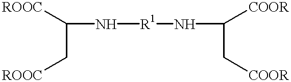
C(N[R1]NC(C[COOR])[COOR])(C[ROOC])[ROOC]
